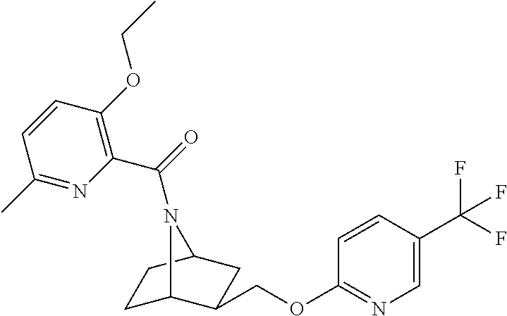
C1C2C(COC3=NC=C(C(F)(F)F)C=C3)CC(C1)N2C(=O)C1=C(OCC)C=CC(C)=N1
